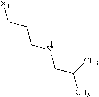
[X4]CCCNCC(C)C
